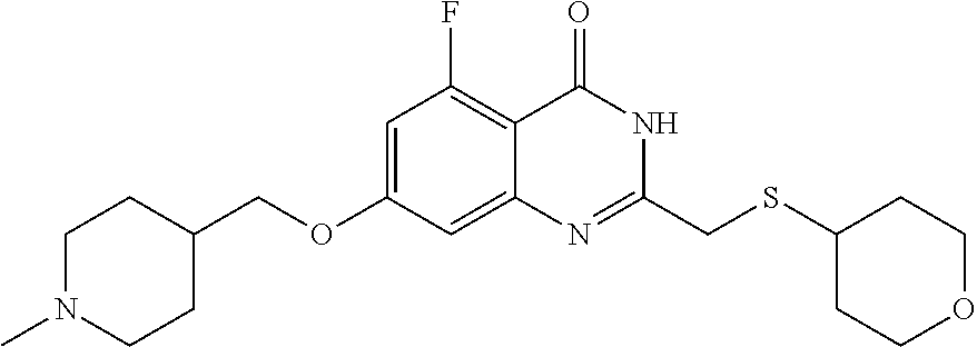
C1=C(OCC2CCN(C)CC2)C=C2C(=C1F)C(=O)NC(CSC1CCOCC1)=N2
